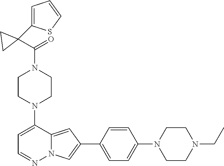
N1(C2=CC=NN3C2=CC(C2=CC=C(N4CCN(CC)CC4)C=C2)=C3)CCN(C(C2(C3=CC=CS3)CC2)=O)CC1
